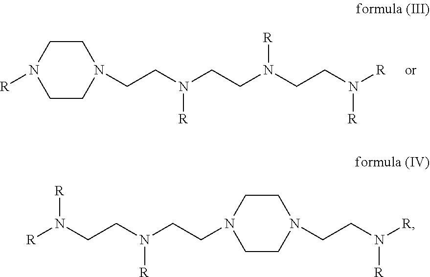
C1CN(CCN(CCN(CCN([R])[R])[R])[R])CCN1[R].C1CN(CCN(CCN([R])[R])[R])CCN1CCN([R])[R]
